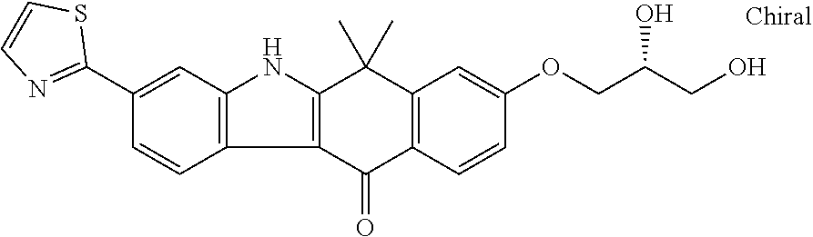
C12=C(C(=O)C3=C(C1(C)C)C=C(OCC(CO)O)C=C3)C1=C(N2)C=C(C2=NC=CS2)C=C1
